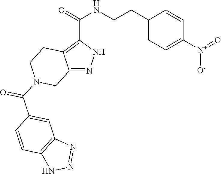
C12=NNC(C(=O)NCCC3=CC=C([N+](=O)[O-])C=C3)=C1CCN(C(C1=CC3=C(C=C1)NN=N3)=O)C2
